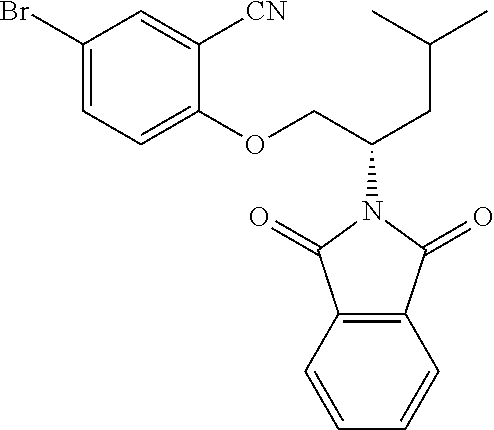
BrC1=CC=C(OCC(CC(C)C)N2C(=O)C3=C(C2=O)C=CC=C3)C([CN])=C1
